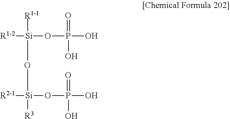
[R1-2][Si](OP(O)(=O)O)(O[Si]([R3])(OP(O)(=O)O)[R2-1])[R1-1]
